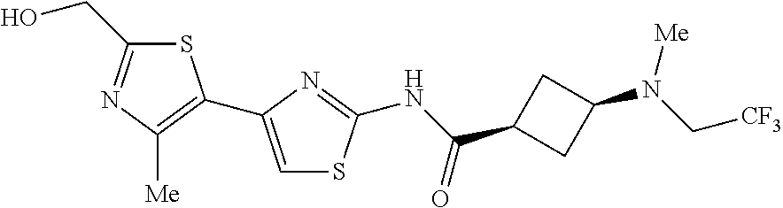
S1C(CO)=NC([Me])=C1C1=CSC(NC(=O)C2CC(N([Me])C[CF3])C2)=N1
